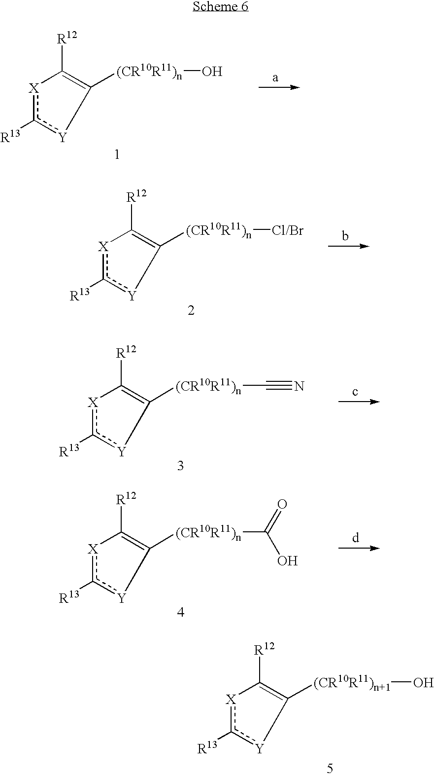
[X]1c([R13])[Y]C([(CR10R11)n]O)=C1[R12].[X]1c([R13])[Y]C([(CR10R11)n][Cl/Br])=C1[R12].[X]1c([R13])[Y]C([(CR10R11)n]C#N)=C1[R12].[X]1c([R13])[Y]C([(CR10R11)n]C(=O)O)=C1[R12].[X]1c([R13])[Y]C([(CR10R11)n+1]O)=C1[R12]
